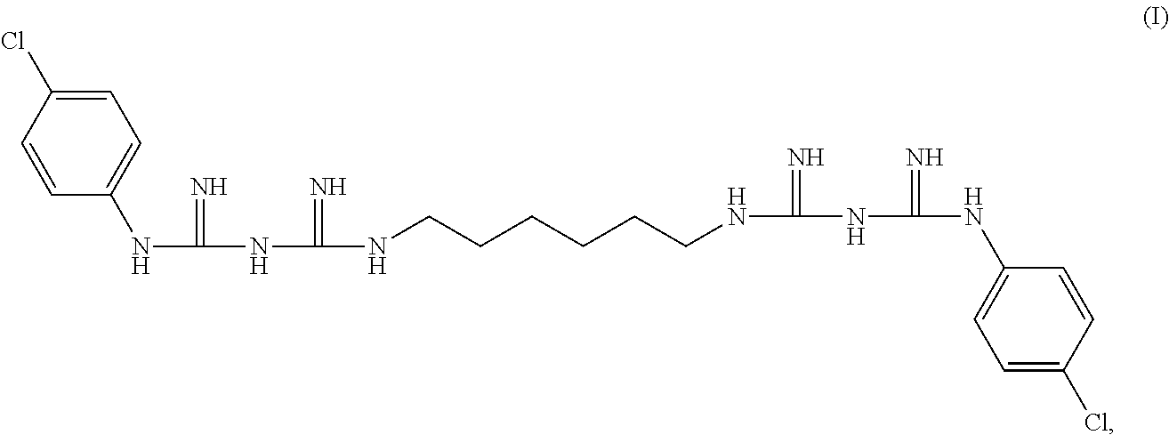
C1=CC(NC(=N)NC(=N)NCCCCCCNC(NC(NC2=CC=C(Cl)C=C2)=N)=N)=CC=C1Cl
